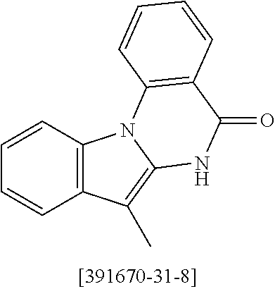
C1=CC2=C(C=C1)C(C)=C1N2C2=C(C(=O)N1)C=CC=C2
